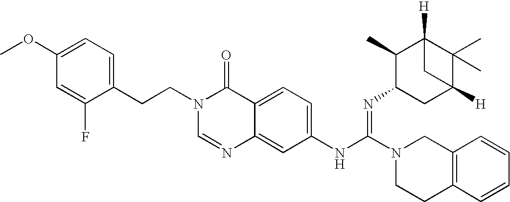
C1(CCN2C=NC3=CC(NC(N4CCC5=C(C4)C=CC=C5)=NC4CC5([H])C(C)(C)C([H])(C4C)C5)=CC=C3C2=O)=CC=C(OC)C=C1F
